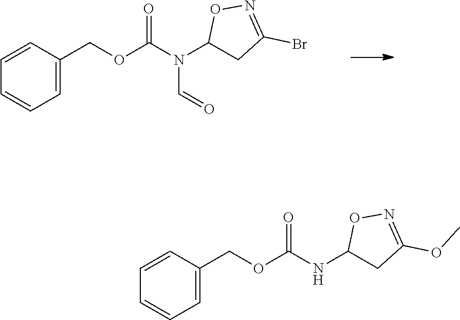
C1=CC(COC(N(C2CC(Br)=NO2)C=O)=O)=CC=C1.C1=CC(COC(NC2CC(OC)=NO2)=O)=CC=C1
